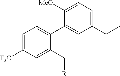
C1=C([F3C])C=C(C[R])C(C2=CC(C(C)C)=CC=C2[MeO])=C1
